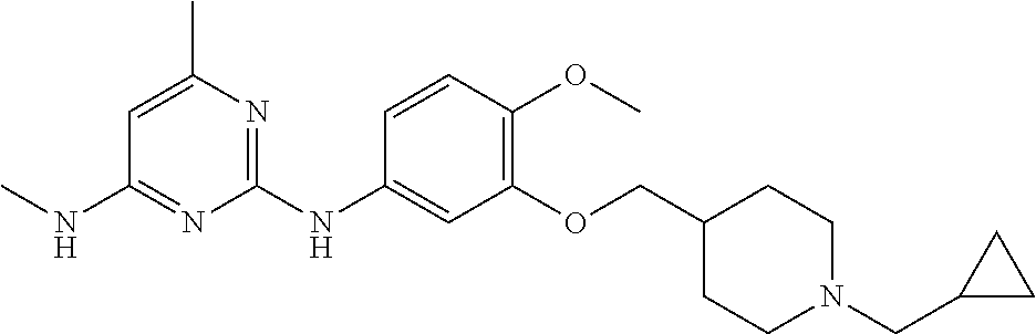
C1=C(C)N=C(NC2=CC(OCC3CCN(CC4CC4)CC3)=C(OC)C=C2)N=C1NC
